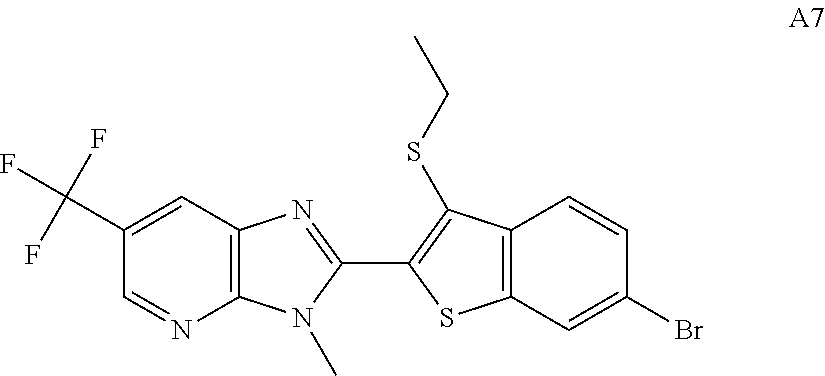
C12=C(C=C(C(F)(F)F)C=N1)N=C(C1=C(SCC)C3=C(S1)C=C(Br)C=C3)N2C
